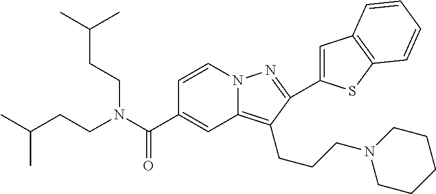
N12C(=C(CCCN3CCCCC3)C(C3=CC4=C(S3)C=CC=C4)=N1)C=C(C(N(CCC(C)C)CCC(C)C)=O)C=C2
